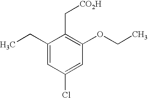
CCC1=CC(Cl)=CC(OCC)=C1C[CO2H]
